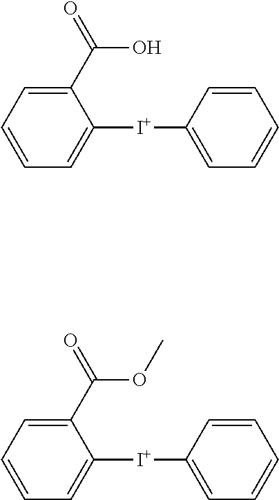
C1=CC=C(C(=O)O)C([I+]C2=CC=CC=C2)=C1.C1=CC=C(C(=O)OC)C([I+]C2=CC=CC=C2)=C1
